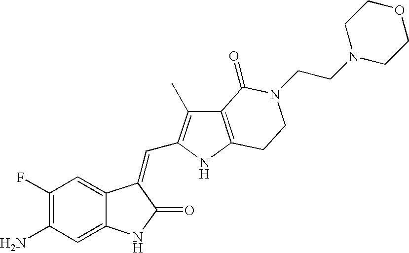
C1(N)=C(F)C=C2C(=C1)NC(=O)C2=CC1=C(C)C2=C(N1)CCN(CCN1CCOCC1)C2=O
